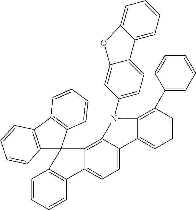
C1=CC=CC2=C1C1(C3=C4C(=CC=C23)C2=CC=CC(C3=CC=CC=C3)=C2N4C2=CC=C3C(=C2)OC2=CC=CC=C32)C2=C(C3=C1C=CC=C3)C=CC=C2
